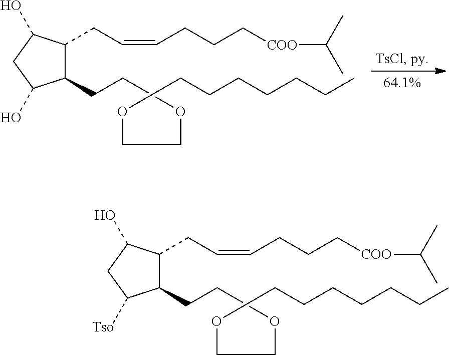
C(CC1C(CC=CCCC[COO]C(C)C)C(O)CC1O)OCCOCCCCCCC.C(CC1C(CC=CCCC[COO]C(C)C)C(O)CC1[Tso])OCCOCCCCCCC
